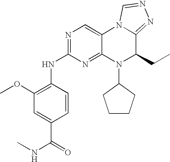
C1(OC)=C(NC2=NC=C3C(=N2)N(C2CCCC2)C(CC)C2=NN=CN32)C=CC(C(=O)NC)=C1
